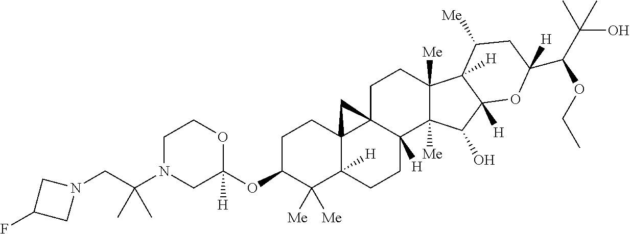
O(C1C([Me])([Me])C2([H])C3(CC1)C1(C([H])(CC2)C2([Me])C([Me])(CC1)C1([H])C([H])(C2O)OC(C(C(C)(O)C)OCC)([H])CC1[Me])C3)C1([H])CN(C(CN2CC(F)C2)(C)C)CCO1
